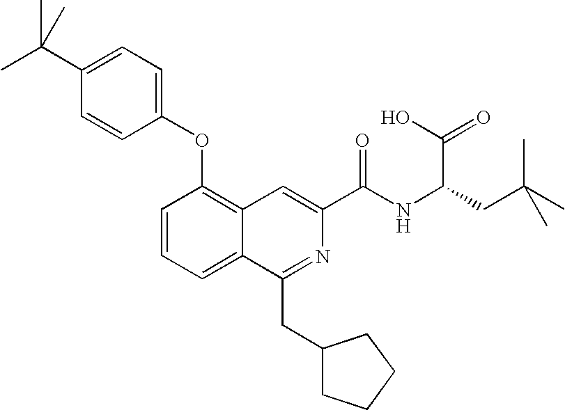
CC(C1=CC=C(OC2=C3C(=CC=C2)C(CC2CCCC2)=NC(C(NC(C(=O)O)CC(C)(C)C)=O)=C3)C=C1)(C)C
